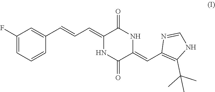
C1(C=CC=C2C(=O)NC(=CC3=C(C(C)(C)C)NC=N3)C(=O)N2)=CC(F)=CC=C1
